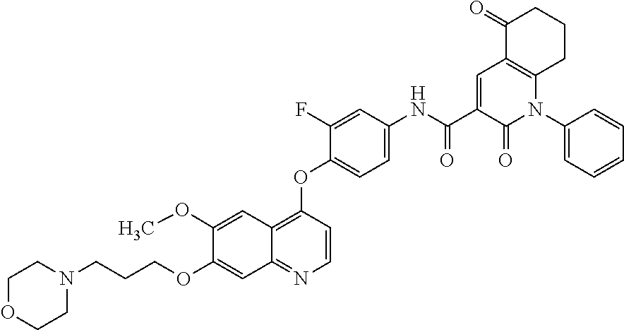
C1(OCCCN2CCOCC2)=CC2=NC=CC(OC3=CC=C(NC(C4=CC5=C(N(C6=CC=CC=C6)C4=O)CCCC5=O)=O)C=C3F)=C2C=C1OC
